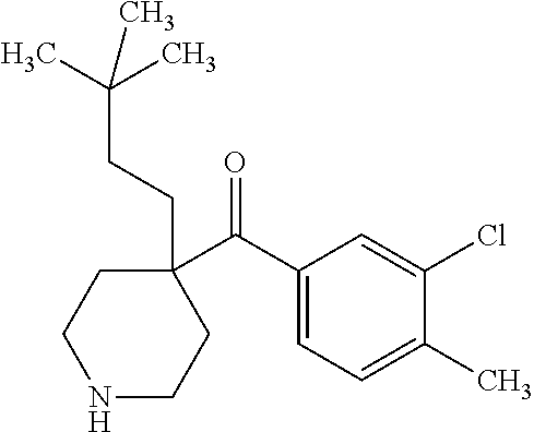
C(=O)(C1(CCC(C)(C)C)CCNCC1)C1=CC=C(C)C(Cl)=C1
